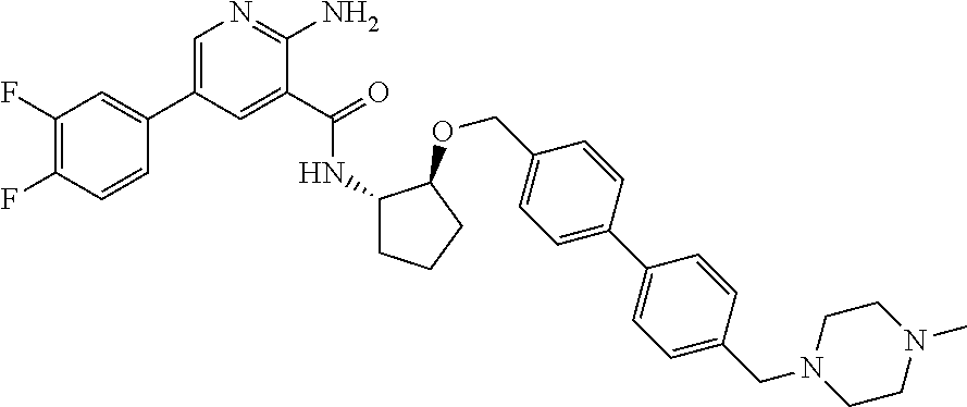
FC1=C(F)C=C(C2=CN=C(N)C(C(=O)NC3CCCC3OCC3=CC=C(C4=CC=C(CN5CCN(C)CC5)C=C4)C=C3)=C2)C=C1
